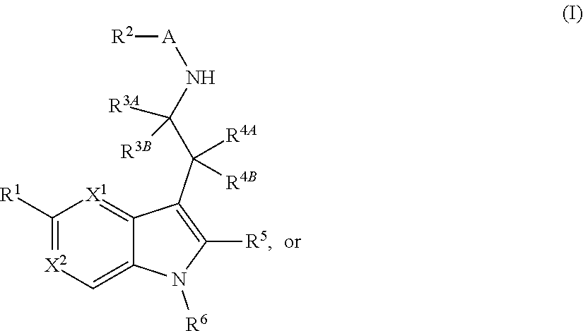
C1([R1])=[X2]C=C2C(=[X1]1)C(C([R4A])([R4B])C([R3A])([R3B])N[A][R2])=C([R5])N2[R6]
